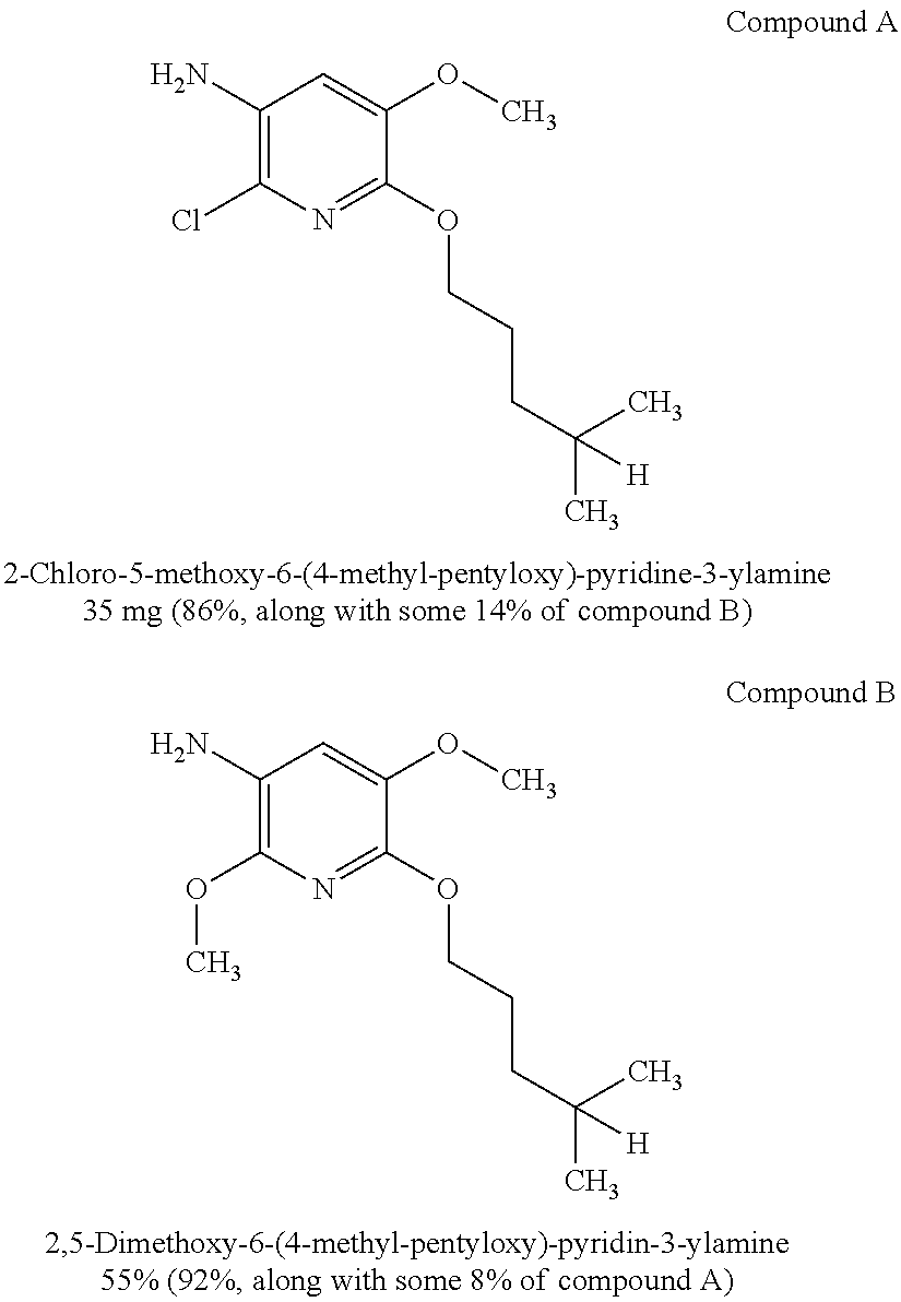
C1(N)=C(Cl)N=C(OCCCC(C)(C)[H])C(OC)=C1.C1(N)=C(OC)N=C(OCCCC(C)(C)[H])C(OC)=C1
